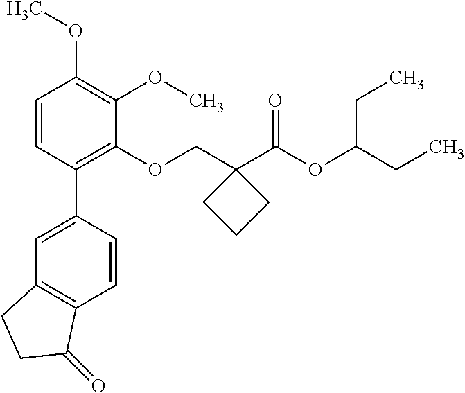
C1=CC(C2=CC3=C(C=C2)C(=O)CC3)=C(OCC2(C(OC(CC)CC)=O)CCC2)C(OC)=C1OC
